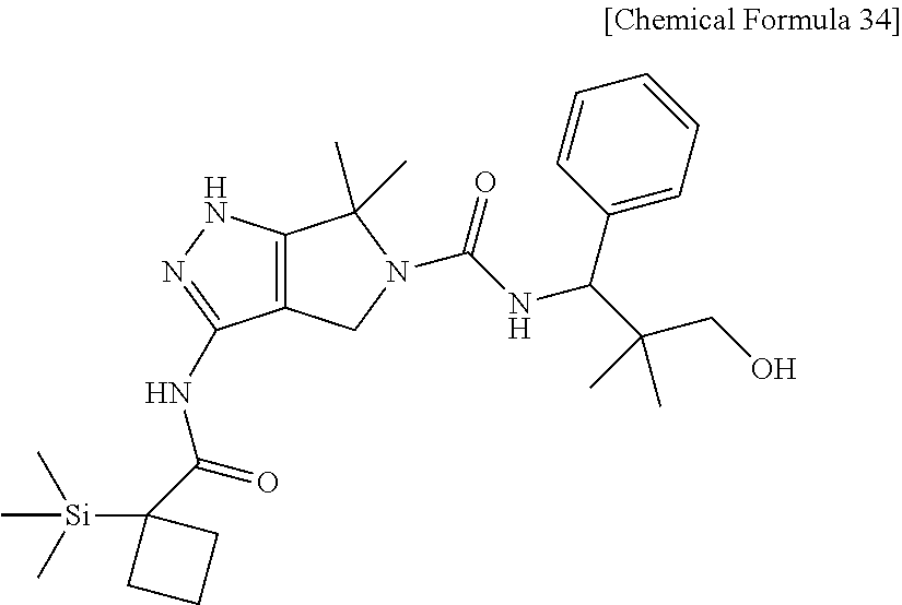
C12=C(NN=C1NC(C1([Si](C)(C)C)CCC1)=O)C(C)(C)N(C(NC(C(CO)(C)C)C1=CC=CC=C1)=O)C2
